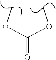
O=C(OC)OC
